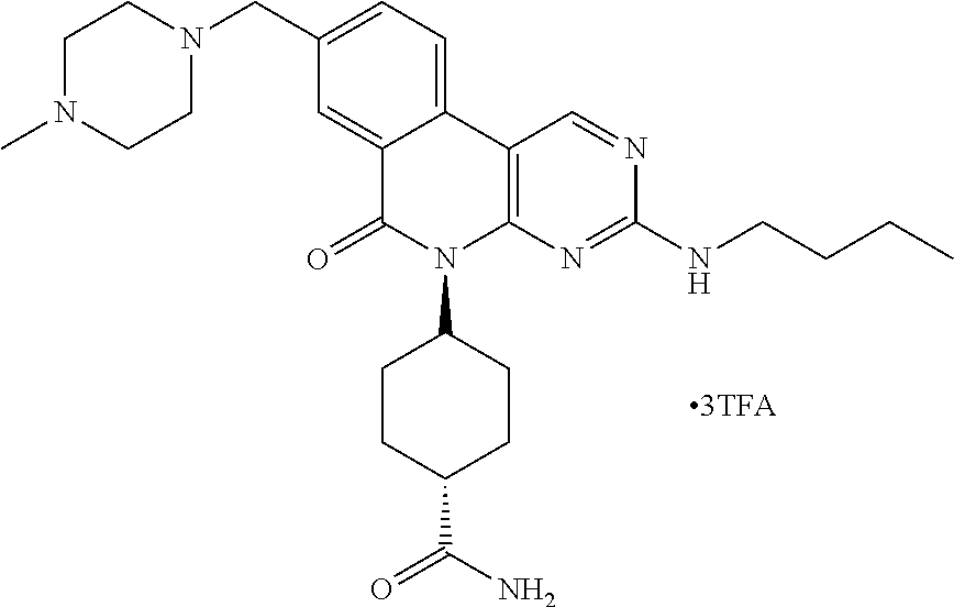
C12=CC(CN3CCN(C)CC3)=CC=C1C1=C(N(C3CCC(C(N)=O)CC3)C2=O)N=C(NCCCC)N=C1
